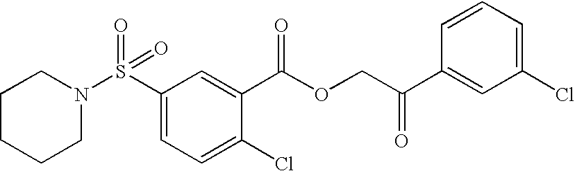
S(C1=CC=C(Cl)C(C(OCC(C2=CC(Cl)=CC=C2)=O)=O)=C1)(=O)(=O)N1CCCCC1
